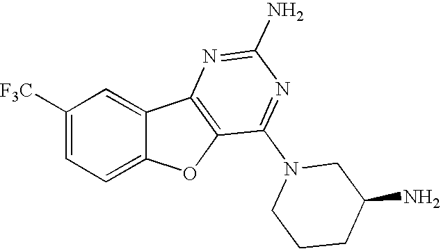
C12=CC=C([F3C])C=C1C1=C(O2)C(N2CCCC(N)C2)=NC(N)=N1
